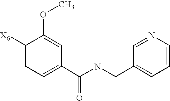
C1([X6])=CC=C(C(NCC2=CC=CN=C2)=O)C=C1OC
